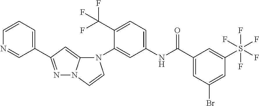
N1=C(C2=CC=CN=C2)C=C2N1C=CN2C1=CC(NC(C2=CC(Br)=CC(S(F)(F)(F)(F)F)=C2)=O)=CC=C1C(F)(F)F
